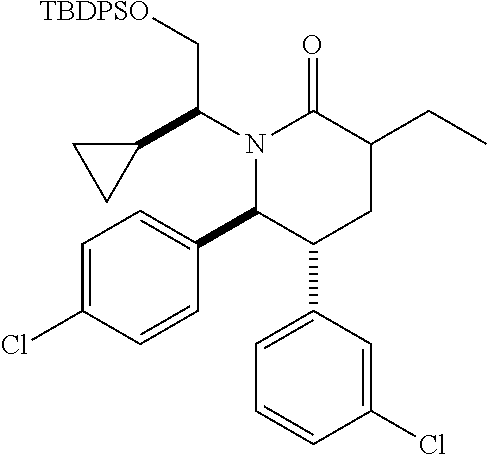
N1(C(C2CC2)C[TBDPSO])C(C2=CC=C(Cl)C=C2)C(C2=CC=CC(Cl)=C2)CC(CC)C1=O
